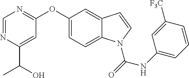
O(C1=CC=C2C(=C1)C=CN2C(=O)NC1=CC=CC([F3C])=C1)C1=NC=NC(C(O)C)=C1
